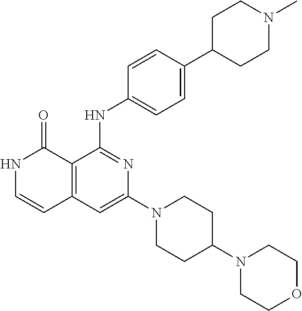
C1=CC(NC2=NC(N3CCC(N4CCOCC4)CC3)=CC3=C2C(=O)NC=C3)=CC=C1C1CCN(C)CC1
